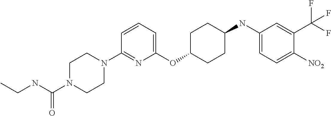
C1(OC2CCC(NC3=CC=C([NO2])C(C(F)(F)F)=C3)CC2)=CC=CC(N2CCN(C(NCC)=O)CC2)=N1
